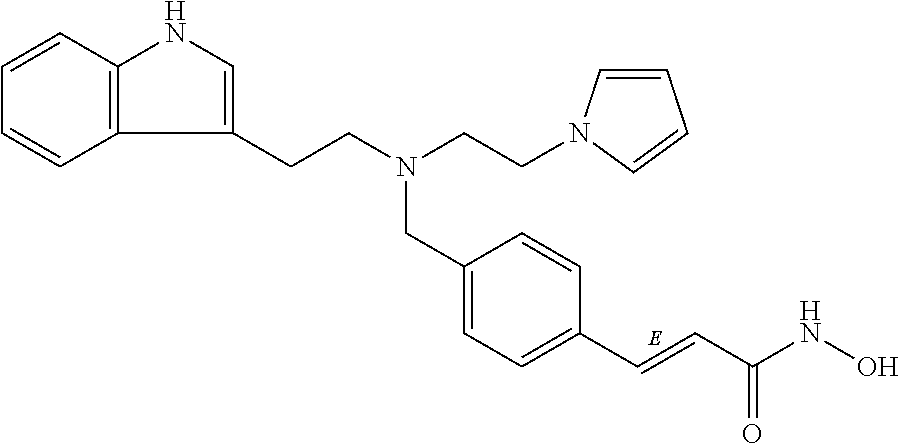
C1=CC2=C(C=C1)C(CCN(CC1=CC=C(C=CC(NO)=O)C=C1)CCN1C=CC=C1)=CN2
